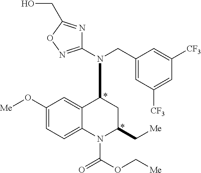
C1(O[Me])=CC=C2C(=C1)C(N(C1=NOC(CO)=N1)CC1=CC([CF3])=CC([CF3])=C1)CC(C[Me])N2C(OC[Me])=O
